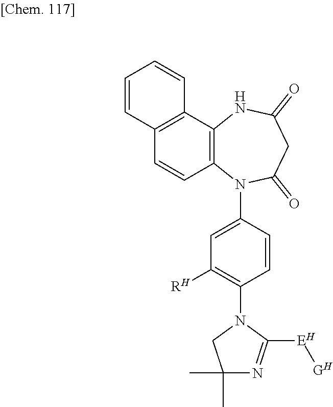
C12=C(C3=C(C=C1)C=CC=C3)NC(=O)CC(=O)N2C1=CC([RH])=C(N2CC(C)(C)N=C2[EH][GH])C=C1
